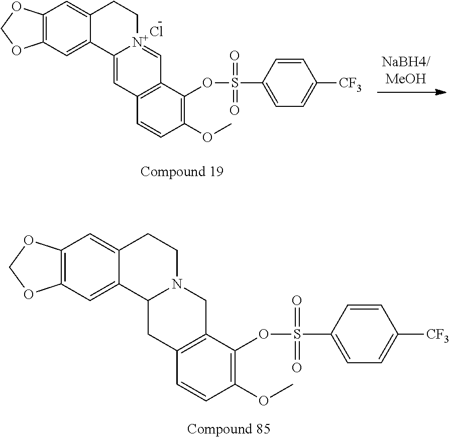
C12=C(C=C3C(=C1)CCN1C3CC3=C(C1)C(OS(=O)(=O)C1=CC=C([CF3])C=C1)=C(OC)C=C3)OCO2.Cl.C12=C(C=C3C(=C1)CC[N+]1=CC4=C(C=C31)C=CC(OC)=C4OS(=O)(=O)C1=CC=C([CF3])C=C1)OCO2
